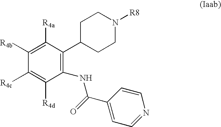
C1([R4b])=C([R4a])C(C2CCN([R8])CC2)=C(NC(C2=CC=NC=C2)=O)C([R4d])=C1[R4c]
